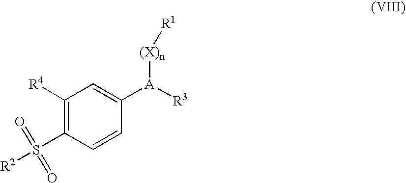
C1([R4])=C(S(=O)(=O)[R2])C=CC([A]([R3])[(X)n][R1])=C1
